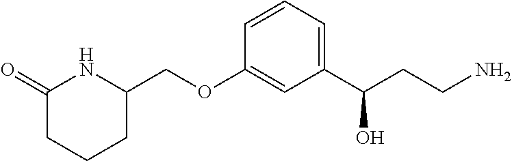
C1(=O)CCCC(COC2=CC(C(CCN)O)=CC=C2)N1
